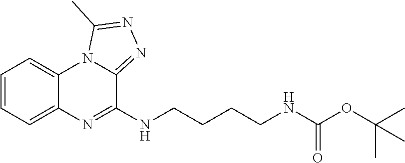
C1=CC=C2C(=C1)N1C(=NN=C1C)C(NCCCCNC(OC(C)(C)C)=O)=N2
